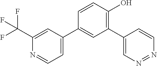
C1=C(C(F)(F)F)N=CC=C1C1=CC(C2=CN=NC=C2)=C(O)C=C1
